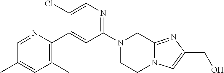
N1=CC(C)=CC(C)=C1C1=CC(N2CCN3C(=NC(CO)=C3)C2)=NC=C1Cl
